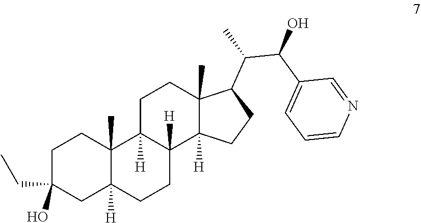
C1C(CC)(O)CC2([H])C(C)(C1)C1([H])C([H])(CC2)C2([H])C(C)(CC1)C(C(C(C1=CC=CN=C1)O)C)CC2
